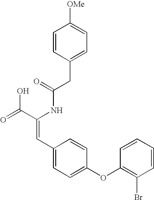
C(=O)(NC(C(=O)O)=CC1=CC=C(OC2=C(Br)C=CC=C2)C=C1)CC1=CC=C([OMe])C=C1
